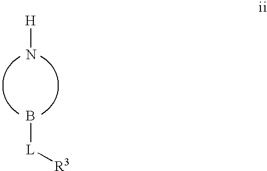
[H]N.B[L][R3]
